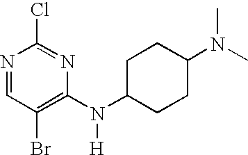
N1=CC(Br)=C(N(C2CCC(N(C)C)CC2)[H])N=C1Cl
